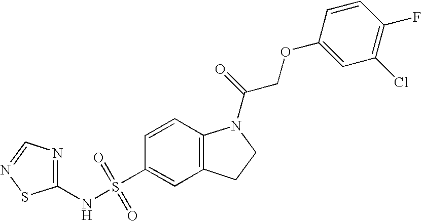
C1=CC2=C(C=C1S(NC1=NC=NS1)(=O)=O)CCN2C(=O)COC1=CC(Cl)=C(F)C=C1
